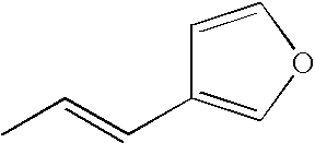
CC=CC1=COC=C1
